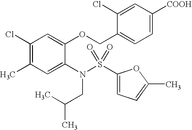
C1(Cl)=C(C)C=C(N(CC(C)C)S(=O)(=O)C2=CC=C(C)O2)C(OCC2=CC=C([COOH])C=C2Cl)=C1
